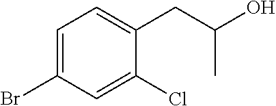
C1=C(Br)C=C(Cl)C(CC(O)C)=C1
